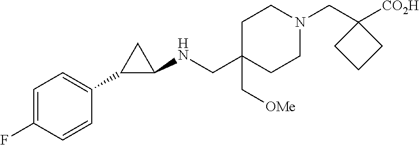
C1C(CNC2CC2C2=CC=C(F)C=C2)(C[OMe])CCN(CC2([CO2H])CCC2)C1
